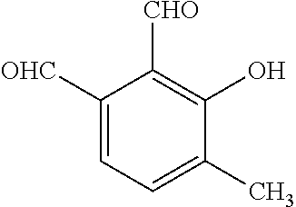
C1([OHC])=CC=C(C)C(O)=C1[CHO]
